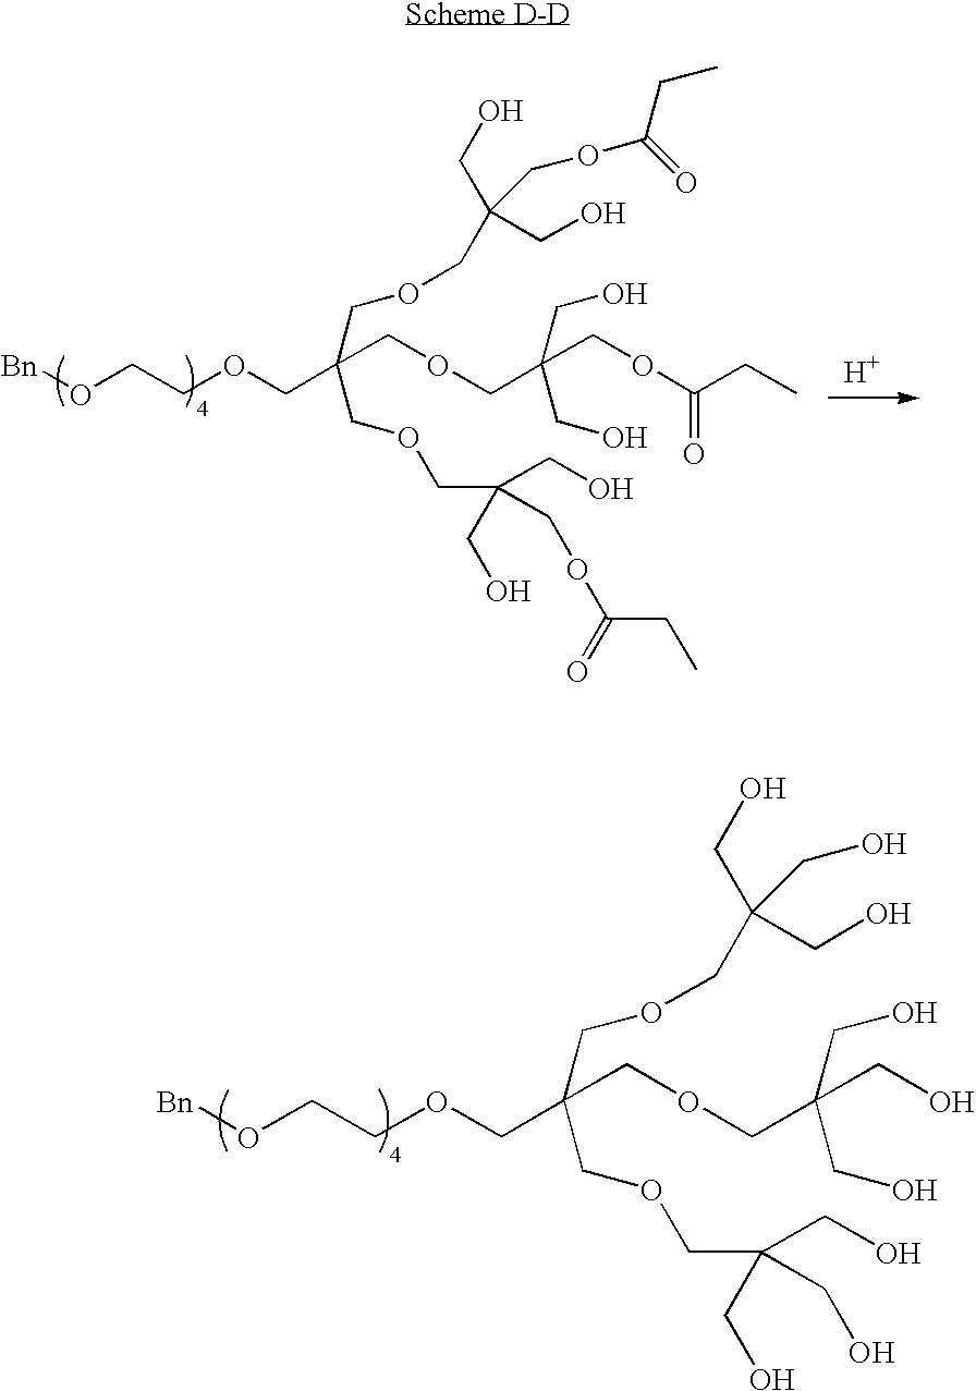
[Bn]OCCOCC(COCC(CO)(CO)CO)(COCC(CO)(CO)CO)COCC(CO)(CO)CO.[Bn]OCCOCC(COCC(COC(CC)=O)(CO)CO)(COCC(CO)(CO)COC(=O)CC)COCC(CO)(COC(CC)=O)CO.[H]
